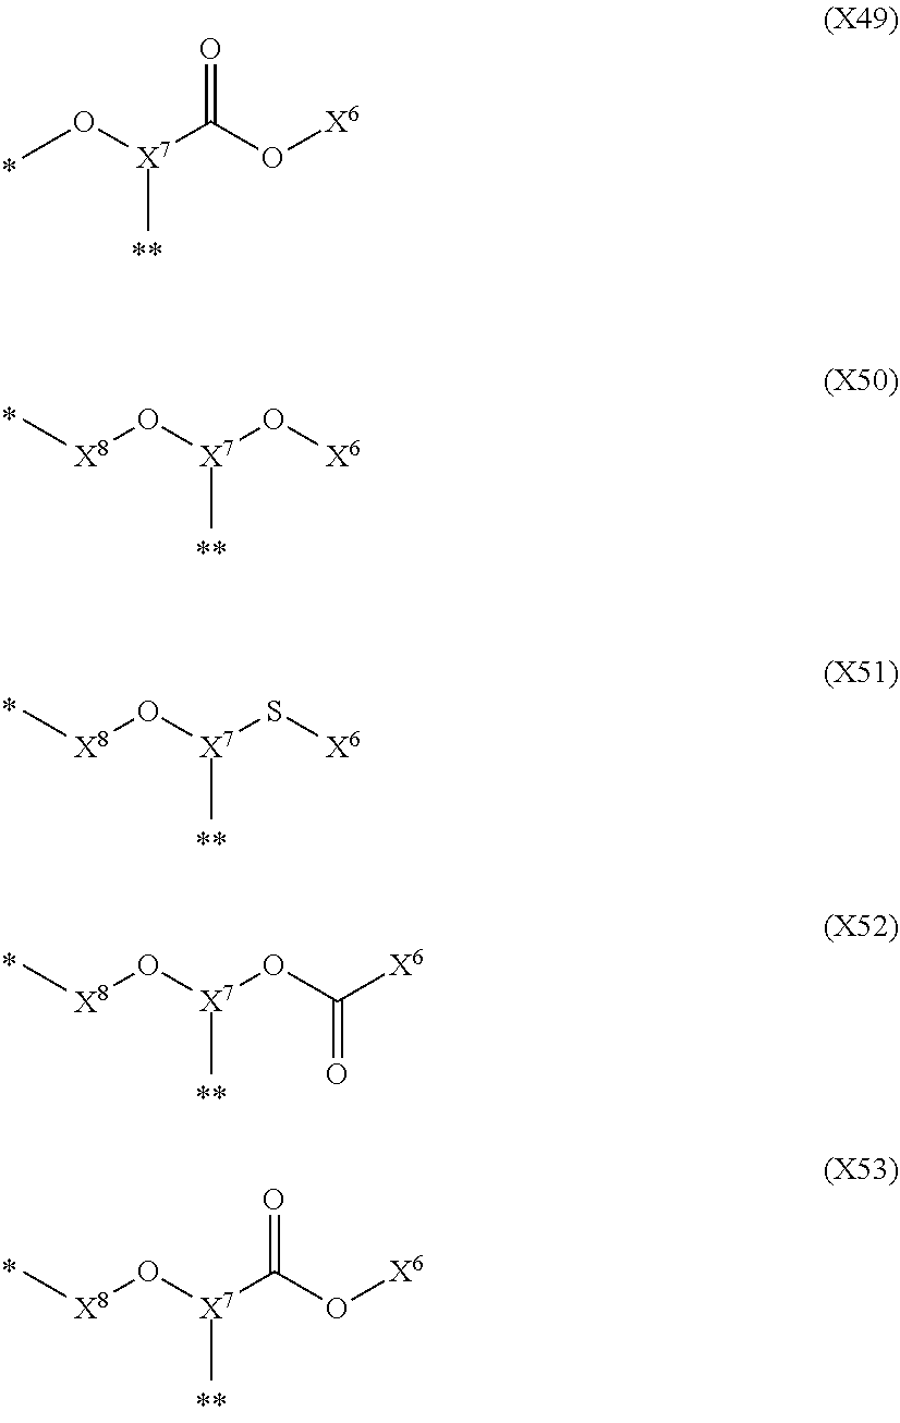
[X7](O[X6])(O[X8]C)C.[X7](S[X6])(O[X8]C)C.[X7](OC([X6])=O)(O[X8]C)C.[X7](C(O[X6])=O)(O[X8]C)C.[X7](C(O[X6])=O)(OC)C
